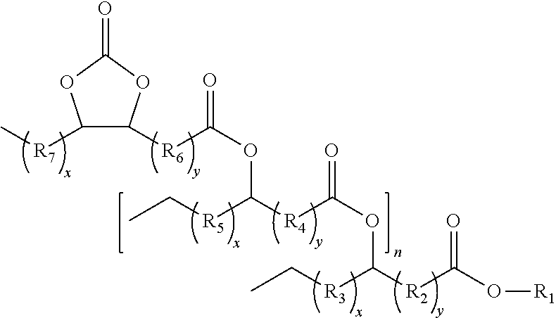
C1([R7]C)C([R6]C(OC([R4]C(OC([R2]C(O[R1])=O)[R3]CC)=O)[R5]CC)=O)OC(=O)O1
